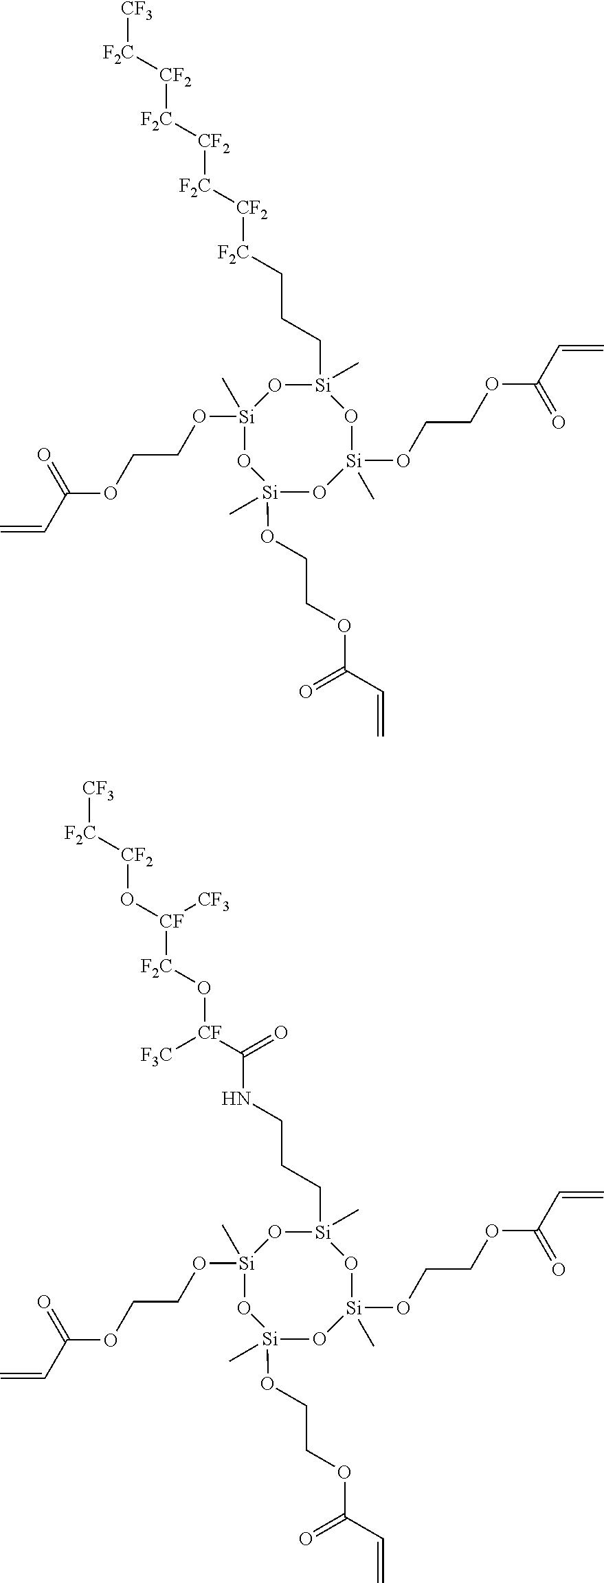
C(C(OCCO[Si]1(C)O[Si](OCCOC(C=C)=O)(C)O[Si](OCCOC(C=C)=O)(C)O[Si](CCCNC([CF](O[F2C][CF](O[CF2][F2C][CF3])[CF3])[F3C])=O)(C)O1)=O)=C.C(C(OCCO[Si]1(C)O[Si](OCCOC(C=C)=O)(C)O[Si](OCCOC(C=C)=O)(C)O[Si](C)(CCC[F2C][CF2][F2C][CF2][F2C][CF2][F2C][CF3])O1)=O)=C
